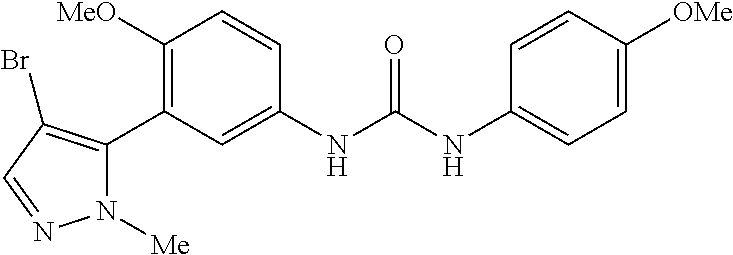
C1([OMe])=C(C2=C(Br)C=NN2[Me])C=C(NC(=O)NC2=CC=C([OMe])C=C2)C=C1
